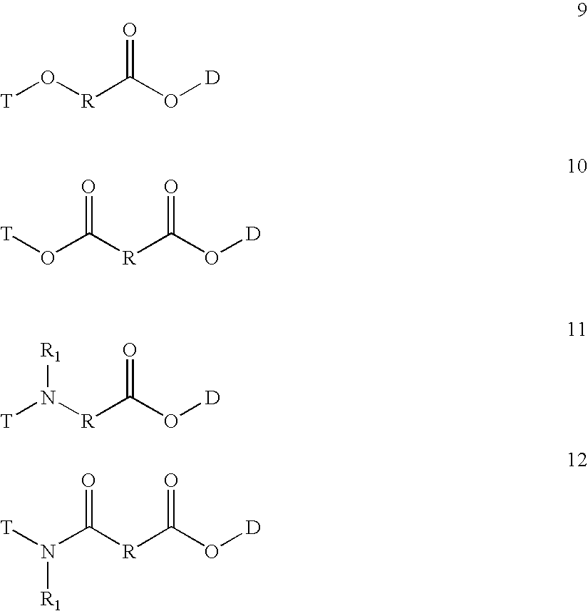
[T]O[R]C(O[D])=O.[T]OC(=O)[R]C(=O)O[D].[T]N([R1])[R]C(O[D])=O.[T]N([R1])C([R]C(=O)O[D])=O
